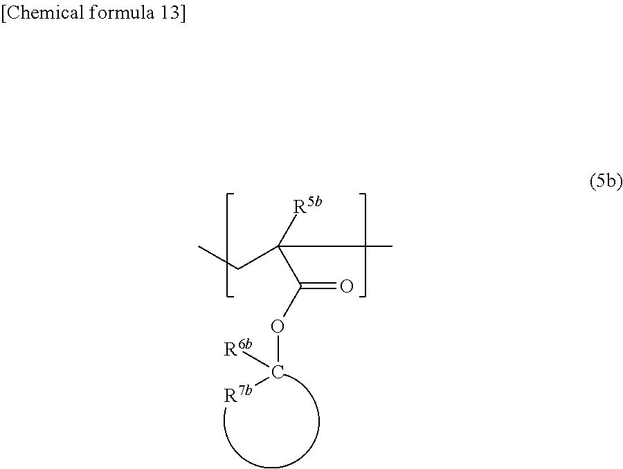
CCC(C)([R5b])C(=O)OC([R6b])[R7b]
